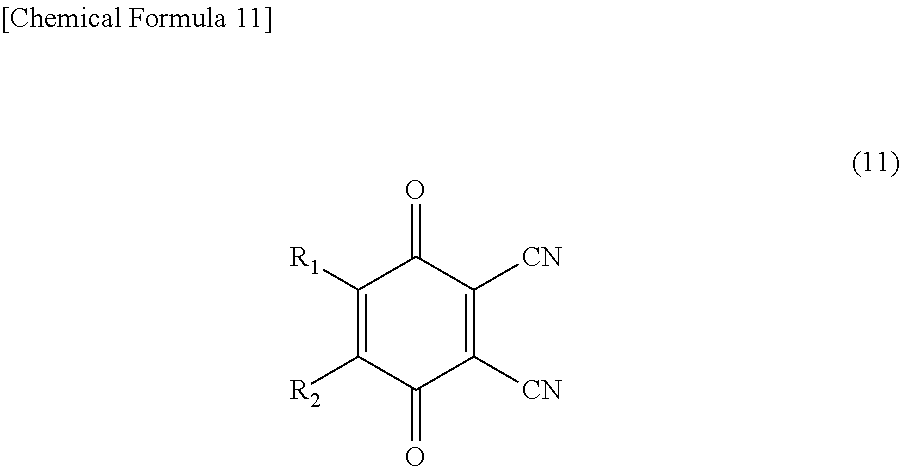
C1(=O)C([R1])=C([R2])C(=O)C([CN])=C1[CN]
